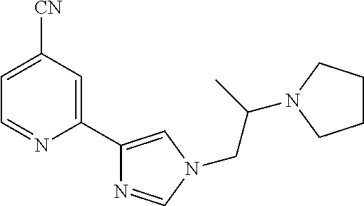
N1(CC(N2CCCC2)C)C=C(C2=CC([CN])=CC=N2)N=C1
